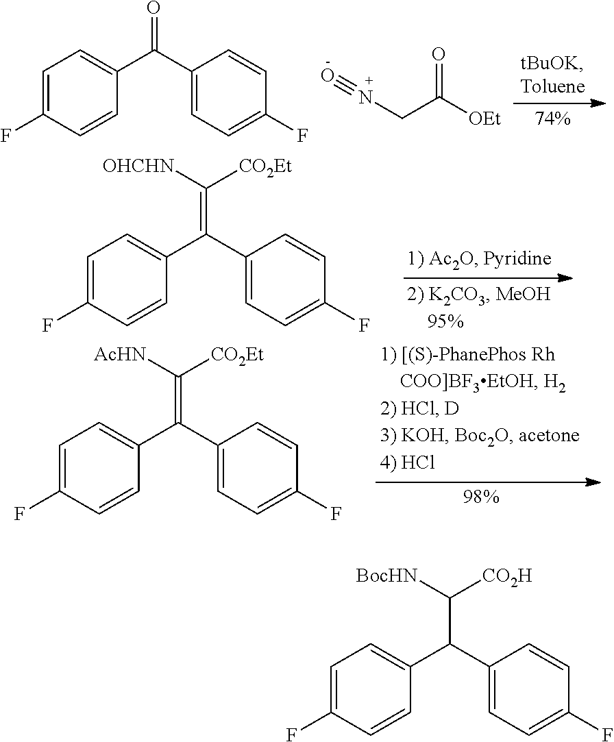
C1=C(F)C=CC(C(C2=CC=C(F)C=C2)=O)=C1.O#NCC(=O)[OEt].C1=C(F)C=CC(C(C2=CC=C(F)C=C2)=C([CO2Et])[OHCHN])=C1.C1=C(F)C=CC(C(C2=CC=C(F)C=C2)=C([CO2Et])[AcHN])=C1.C1=C(F)C=CC(C(C2=CC=C(F)C=C2)C([CO2H])[BocHN])=C1
